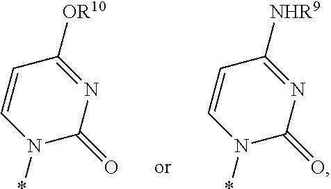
N1(*)C(=O)N=C([OR10])C=C1.N1(*)C(=O)N=C([NHR9])C=C1
